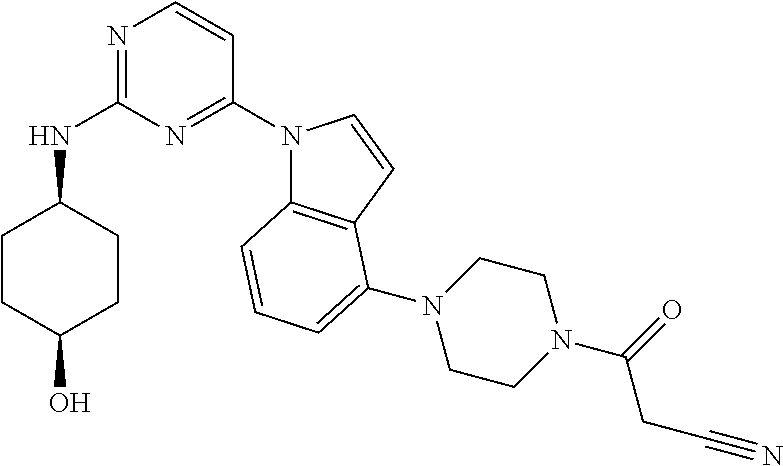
C1CC(O)CCC1NC1=NC=CC(N2C3=C(C=C2)C(N2CCN(C(=O)CC#N)CC2)=CC=C3)=N1
